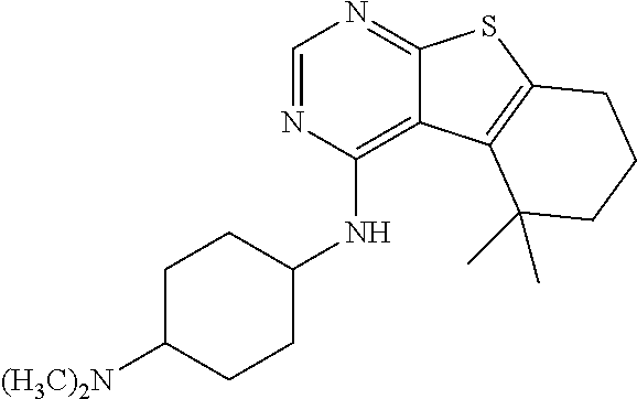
C1=NC(NC2CCC([(H3C)2N])CC2)=C2C(=N1)SC1=C2C(C)(C)CCC1
